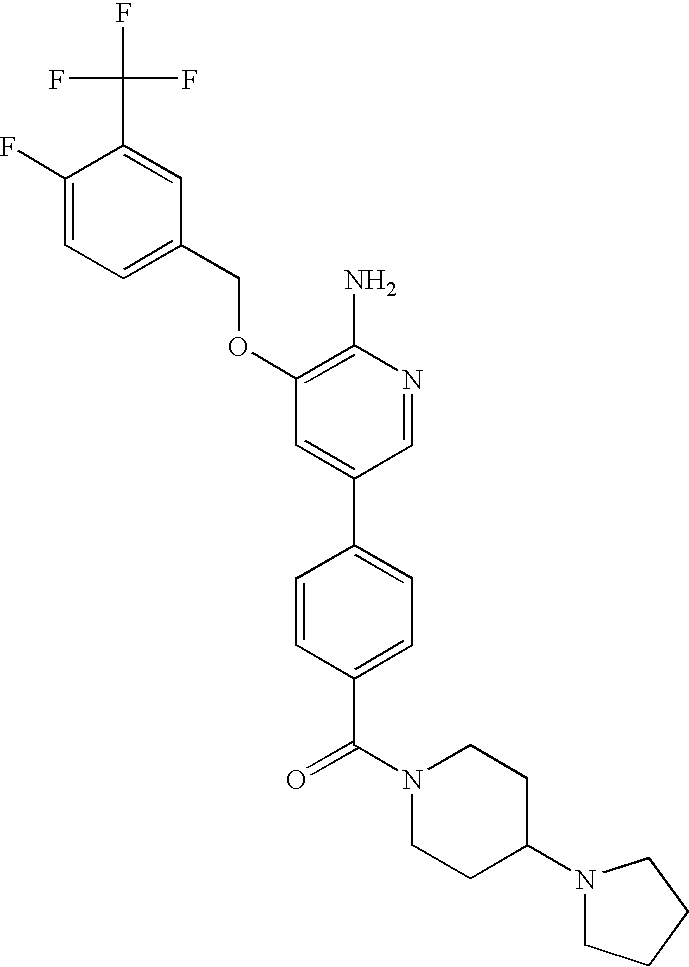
FC(C1=CC(COC2=C(N)N=CC(C3=CC=C(C(N4CCC(N5CCCC5)CC4)=O)C=C3)=C2)=CC=C1F)(F)F
